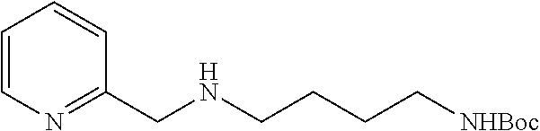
C1=CN=C(CNCCCC[NHBoc])C=C1
